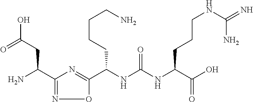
C1(C(N)CC(=O)O)=NOC(C(NC(NC(C(O)=O)CCCNC(N)=N)=O)CCCCN)=N1
